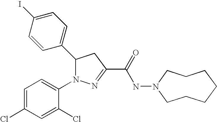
C1(C2N(C3=CC=C(Cl)C=C3Cl)N=C(C(=O)NN3CCCCCCC3)C2)=CC=C(I)C=C1
